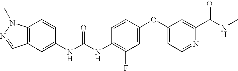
C1(NC(NC2=C(F)C=C(OC3=CC=NC(C(NC)=O)=C3)C=C2)=O)=CC2=C(C=C1)N(C)N=C2
